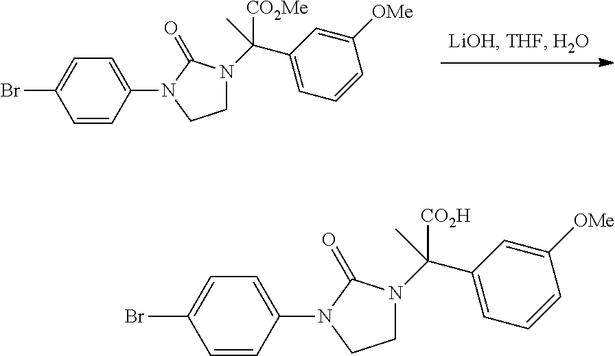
C1=CC(N2CCN(C(C3=CC=CC([OMe])=C3)([CO2H])C)C2=O)=CC=C1Br.C1=CC(N2CCN(C(C3=CC=CC([OMe])=C3)([CO2Me])C)C2=O)=CC=C1Br
